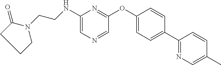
N(C1=CN=CC(OC2=CC=C(C3=NC=C(C)C=C3)C=C2)=N1)CCN1C(=O)CCC1
